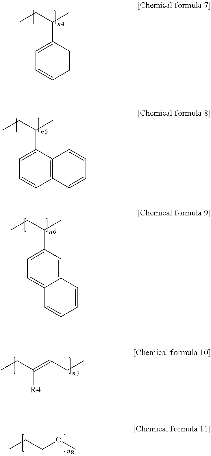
C1=CC(C(CC)C)=CC=C1.C12=C(C(C(CC)C)=CC=C1)C=CC=C2.C12=CC(C(CC)C)=CC=C1C=CC=C2.CCC(=CCC)[R4].CCCOC
